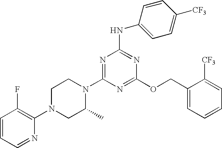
C1=CC=NC(N2CC(C)N(C3=NC(NC4=CC=C([CF3])C=C4)=NC(OCC4=CC=CC=C4[CF3])=N3)CC2)=C1F
